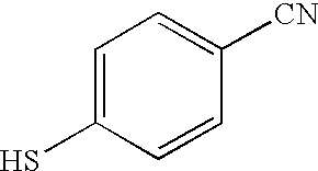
C1=C(S)C=CC([CN])=C1
